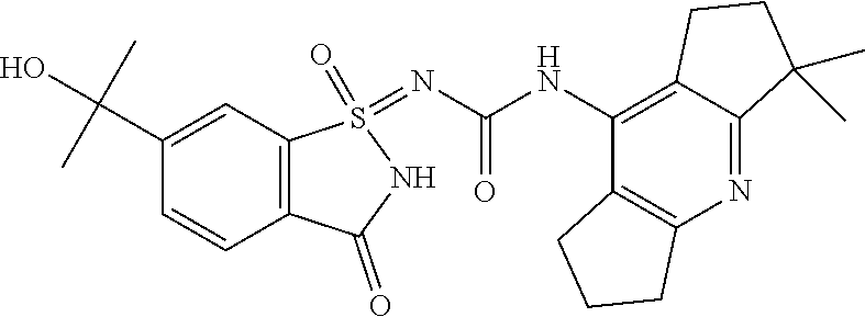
C12=C(C=C(C(O)(C)C)C=C1)S(=NC(NC1=C3C(=NC4=C1CCC4)C(C)(C)CC3)=O)(=O)NC2=O
